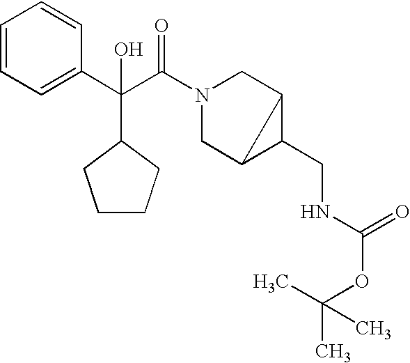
C1=CC=C(C(C(N2CC3C(CNC(=O)OC(C)(C)C)C3C2)=O)(C2CCCC2)O)C=C1
